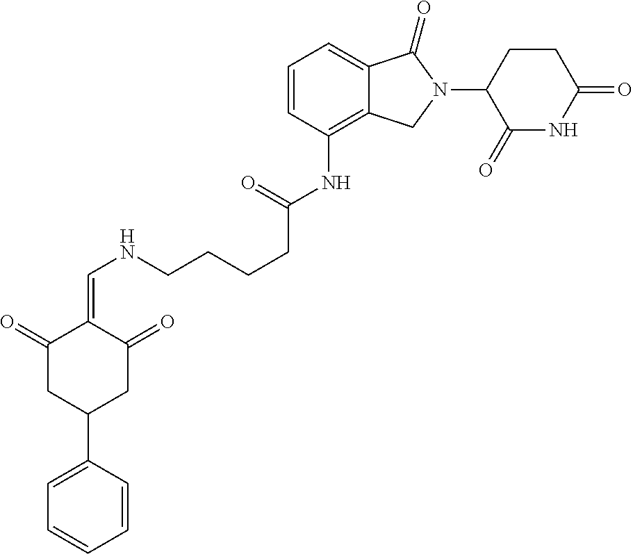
C12=C(NC(CCCCNC=C3C(=O)CC(C4=CC=CC=C4)CC3=O)=O)C=CC=C1C(=O)N(C1C(=O)NC(=O)CC1)C2
